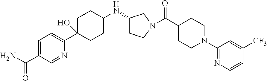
C1=C(C(N)=O)C=NC(C2(O)CCC(NC3CCN(C(C4CCN(C5=NC=CC([CF3])=C5)CC4)=O)C3)CC2)=C1
